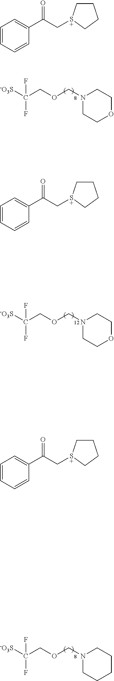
[-O3S]C(COCN1CCOCC1)(F)F.[-O3S]C(COCN1CCOCC1)(F)F.[-O3S]C(COCN1CCCCC1)(F)F.C1=CC=CC(C(=O)C[S+]2CCCC2)=C1.C1=CC=CC(C(=O)C[S+]2CCCC2)=C1.C1=CC=CC(C(=O)C[S+]2CCCC2)=C1
